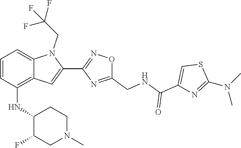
S1C(N(C)C)=NC(C(=O)NCC2=NC(C3=CC4=C(NC5C(F)CN(C)CC5)C=CC=C4N3CC(F)(F)F)=NO2)=C1
